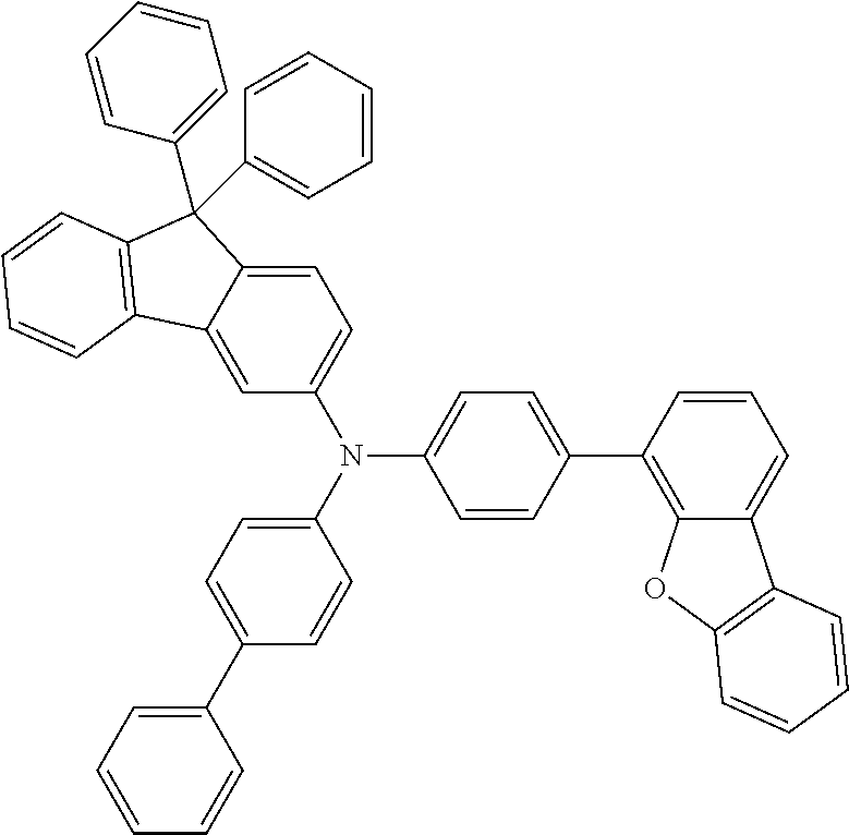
N(C1=CC=C(C2=C3C(=CC=C2)C2=C(O3)C=CC=C2)C=C1)(C1=CC=C2C(=C1)C1=C(C2(C2=CC=CC=C2)C2=CC=CC=C2)C=CC=C1)C1=CC=C(C2=CC=CC=C2)C=C1
